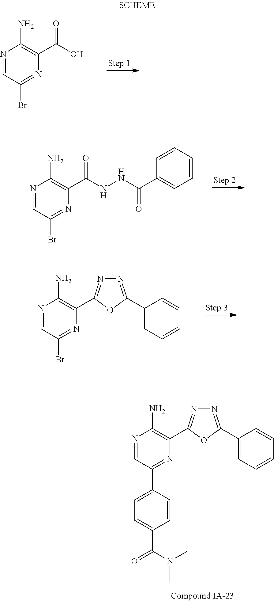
N1=CC(C2=CC=C(C(=O)N(C)C)C=C2)=NC(C2=NN=C(C3=CC=CC=C3)O2)=C1N.N1=CC(Br)=NC(C(O)=O)=C1N.N1=CC(Br)=NC(C(NNC(=O)C2=CC=CC=C2)=O)=C1N.N1=CC(Br)=NC(C2=NN=C(C3=CC=CC=C3)O2)=C1N
